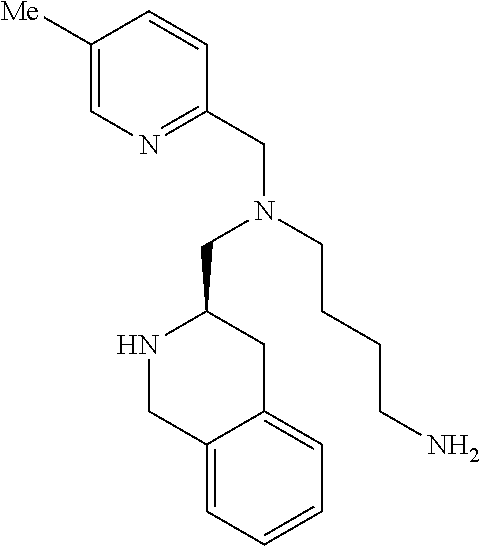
C1([Me])=CN=C(CN(CC2NCC3=CC=CC=C3C2)CCCCN)C=C1
